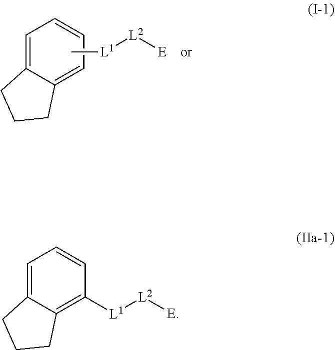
C12=CC=CC([L1][L2][E])=C1CCC2.C[L1][L2][E].C12=CC=CC=C1CCC2
